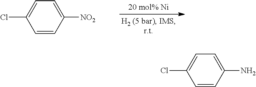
C1=CC([NO2])=CC=C1Cl.C1=CC(N)=CC=C1Cl
